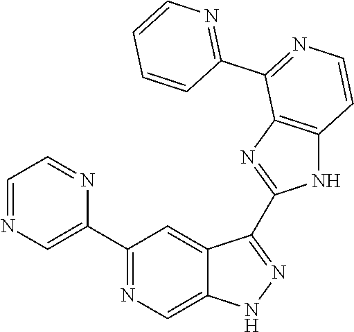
C1(C2=NC=C3C(=C2)C(C2=NC4=C(N2)C=CN=C4C2=NC=CC=C2)=NN3)=CN=CC=N1
